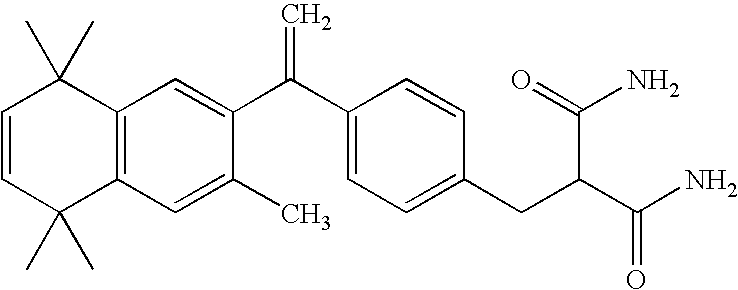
C1=CC(C)(C)C2=C(C1(C)C)C=C(C(C1=CC=C(CC(C(N)=O)C(=O)N)C=C1)=C)C(C)=C2
